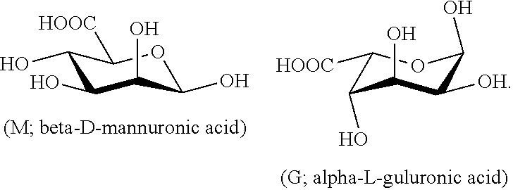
C1(O)C(O)C(O)C(O)OC1[HOOC].C1([HOOC])C(O)C(O)C([OH])C(O)O1
